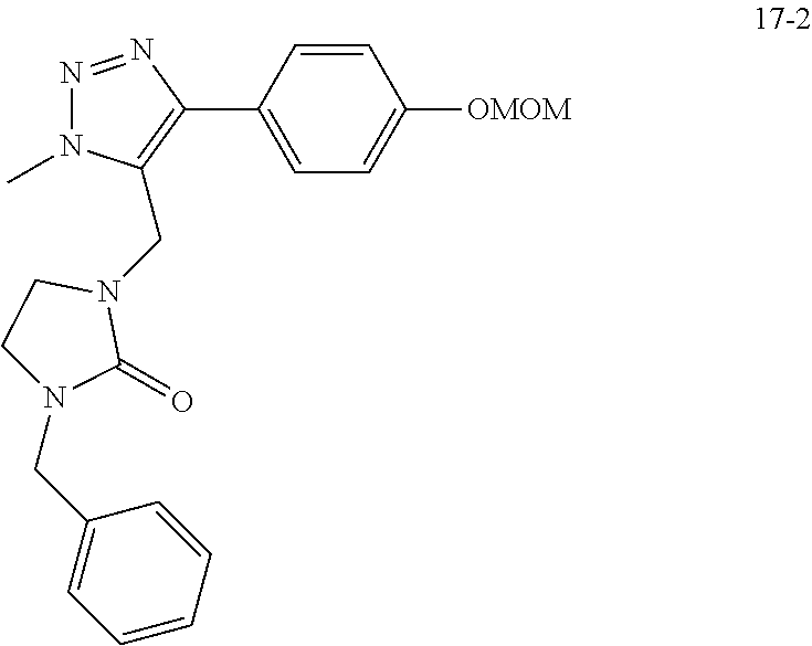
N1=NC(C2=CC=C([OMOM])C=C2)=C(CN2CCN(CC3=CC=CC=C3)C2=O)N1C
